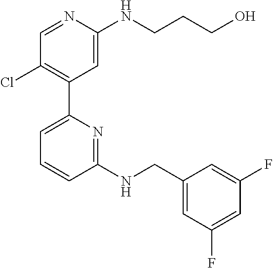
C1=NC(NCCCO)=CC(C2=CC=CC(NCC3=CC(F)=CC(F)=C3)=N2)=C1Cl
